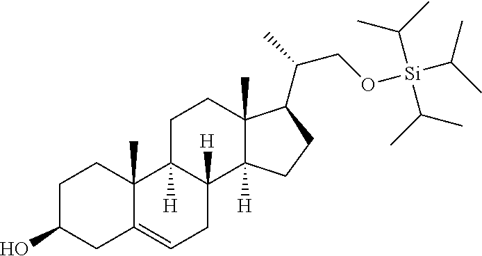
C1C(O)CC2=CCC3([H])C([H])(C2(C)C1)CCC1(C)C3([H])CCC1C(CO[Si](C(C)C)(C(C)C)C(C)C)C
